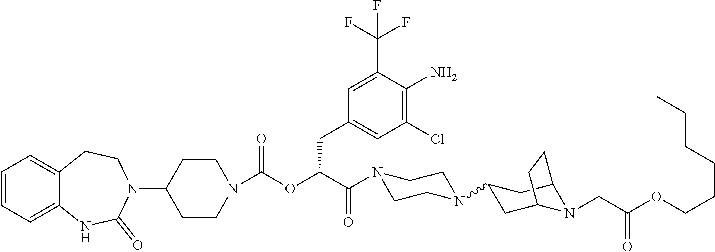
C1=CC=C2C(=C1)CCN(C1CCN(C(OC(C(N3CCN(C4CC5N(CC(OCCCCCC)=O)C(C4)CC5)CC3)=O)CC3=CC(Cl)=C(N)C(C(F)(F)F)=C3)=O)CC1)C(=O)N2
